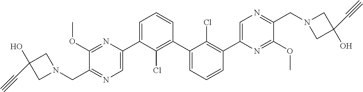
C1(OC)=NC(C2=CC=CC(C3=CC=CC(C4=CN=C(CN5CC(O)(C#C)C5)C(OC)=N4)=C3Cl)=C2Cl)=CN=C1CN1CC(O)(C#C)C1
